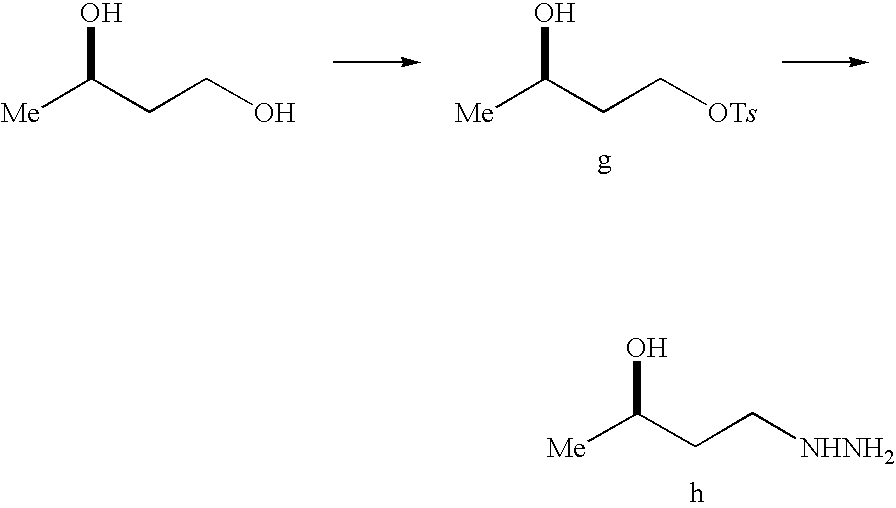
[Me]C(CCO)O.[Me]C(CC[OTs])O.[Me]C(CC[NHNH2])O
